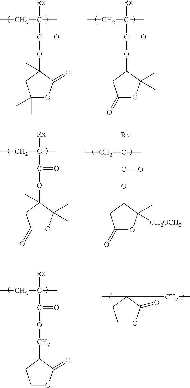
CCC(C)([Rx])C(OC1(C)C(=O)OC(C)(C)C1)=O.CCC(C)([Rx])C(OC1C(C)(C)OC(=O)C1)=O.CCC(C)([Rx])C(OC1(C)C(C)(C)OC(=O)C1)=O.CCC(C)([Rx])C(OC1C(C)([CH2OCH2])OC(=O)C1)=O.CCC(C)([Rx])C(OCC1C(=O)OCC1)=O.C1OC(=O)C(C)(CC)C1
